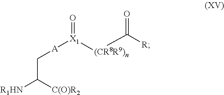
C(C([C(O)R2])[R1HN])[A][X1](=O)[(CR8R9)n]C([R])=O
